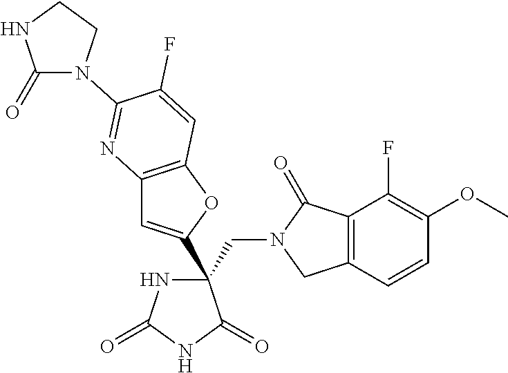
C(C1(C2=CC3=C(O2)C=C(F)C(N2C(=O)NCC2)=N3)NC(=O)NC1=O)N1CC2=C(C1=O)C(F)=C(OC)C=C2
